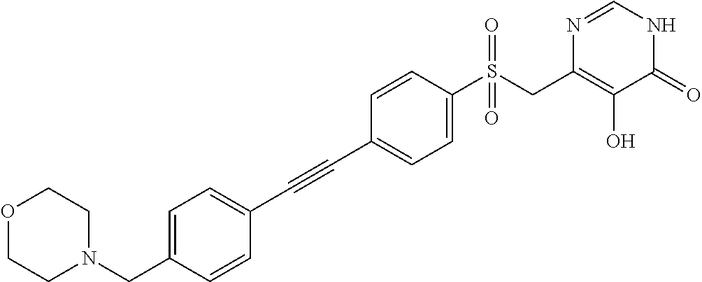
C(C1=CC=C(S(CC2=C(O)C(=O)NC=N2)(=O)=O)C=C1)#CC1=CC=C(CN2CCOCC2)C=C1
